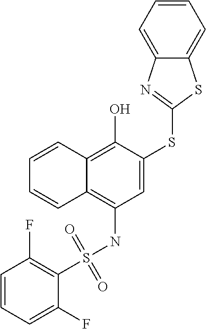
C1=C(SC2=NC3=CC=CC=C3S2)C(O)=C2C(=C1NS(C1=C(F)C=CC=C1F)(=O)=O)C=CC=C2
